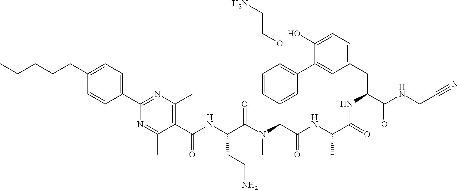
C1(C(NC(C(N(C2C(=O)NC(C)C(=O)NC(C(NCC#N)=O)CC3=CC=C(O)C(=C3)C3=C(OCCN)C=CC2=C3)C)=O)CCN)=O)=C(C)N=C(C2=CC=C(CCCCC)C=C2)N=C1C
